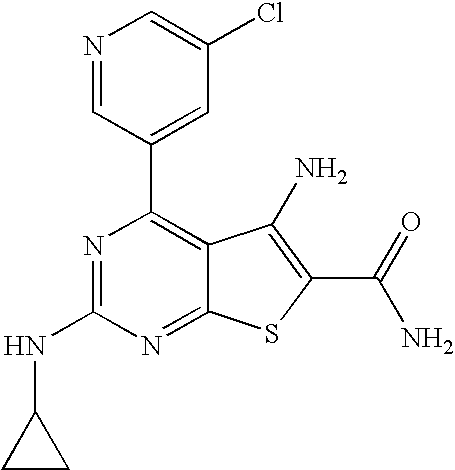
N1=C(NC2CC2)N=C2C(=C1C1=CC(Cl)=CN=C1)C(N)=C(C(N)=O)S2
